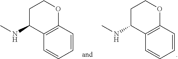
C12=C(C=CC=C1)OCCC2NC.C12=C(C=CC=C1)OCCC2NC
